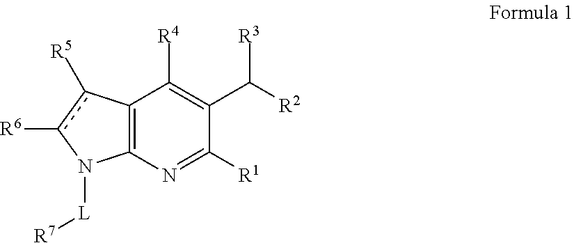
C12=C(N=C([R1])C(C([R2])[R3])=C1[R4])N([L][R7])c([R6])c2[R5]
